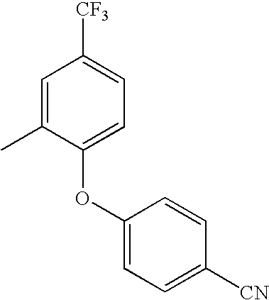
C1=C(C)C(OC2=CC=C([CN])C=C2)=CC=C1[CF3]
